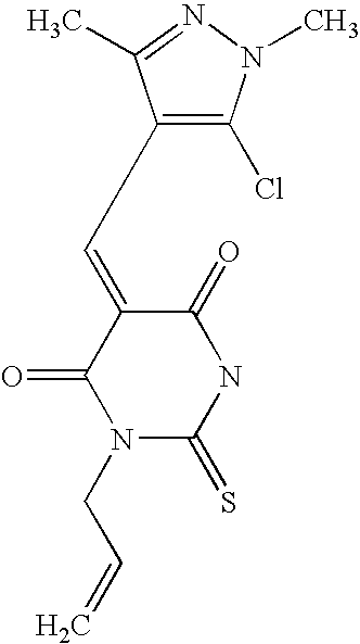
N1C(=S)N(CC=C)C(=O)C(=CC2=C(Cl)N(C)N=C2C)C1=O
